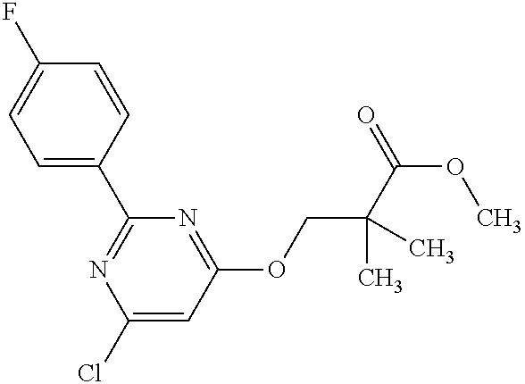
C1=C(C2=NC(Cl)=CC(OCC(C(OC)=O)(C)C)=N2)C=CC(F)=C1
